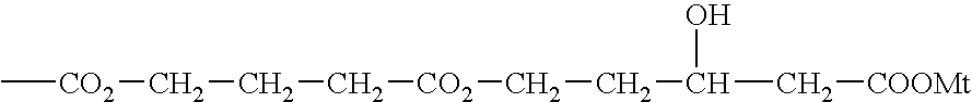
C[CO2]CCC[CO2]CCC(C[COOMt])O
